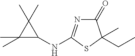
C1(=O)N=C(NC2C(C)(C)C2(C)C)SC1(CC)C
